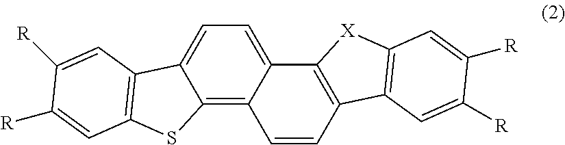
C12=C3C(=CC=C1C1=C(S2)C=C([R])C([R])=C1)C1=C(C=C3)C2=C([X]1)C=C([R])C([R])=C2
